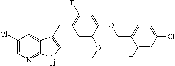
C1(Cl)=CN=C2C(=C1)C(CC1=C(F)C=C(OCC3=CC=C(Cl)C=C3F)C(OC)=C1)=CN2
